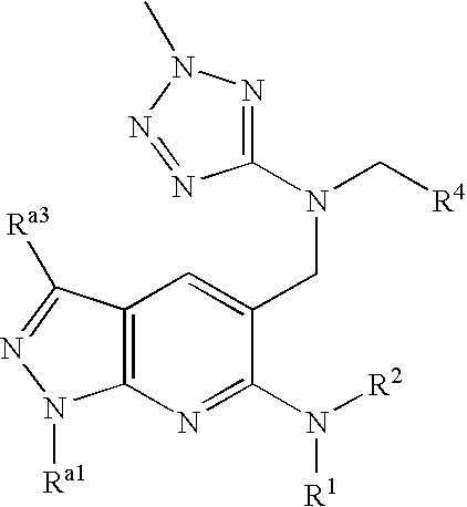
C12=C(N=C(N([R2])[R1])C(CN(C[R4])C3=NN(C)N=N3)=C1)N([Ra1])N=C2[Ra3]
